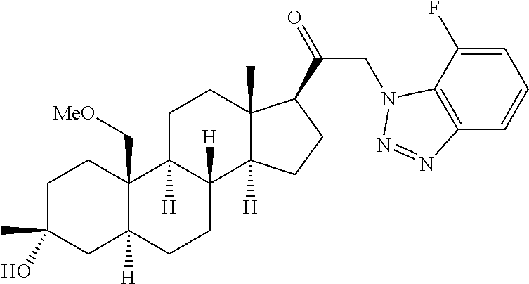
C1C(C)(O)CC2([H])C(C[MeO])(C1)C1([H])C([H])(CC2)C2([H])C(C)(CC1)C(C(=O)CN1C3=C(C=CC=C3F)N=N1)CC2
